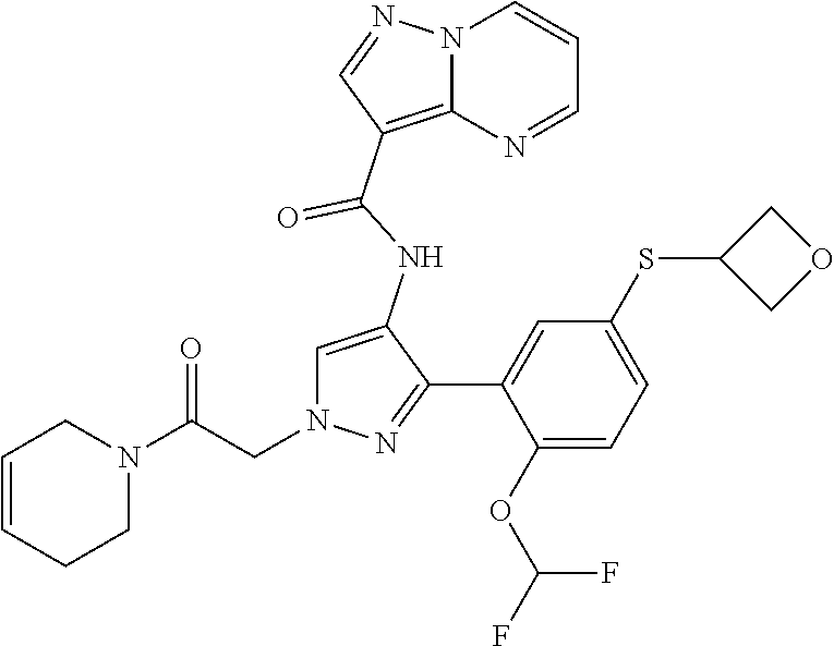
C1(C(NC2=CN(CC(N3CC=CCC3)=O)N=C2C2=CC(SC3COC3)=CC=C2OC(F)F)=O)=C2N(N=C1)C=CC=N2
